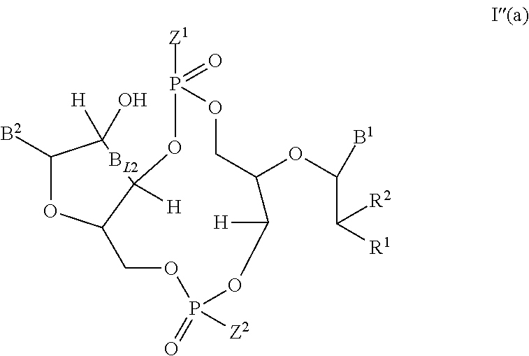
[B2]C1OC2COP(=O)([Z2])OC([H])C(OC([B1])C([R1])[R2])COP([Z1])(=O)OC2([H])[BL2]C1([H])O
